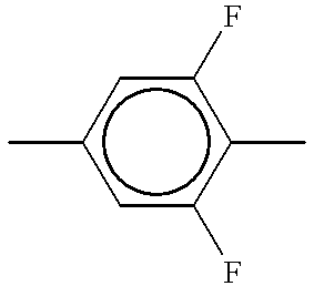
c1c(F)c(C)c(F)cc1C
